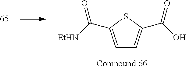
C1=C(C([EtHN])=O)SC(C(O)=O)=C1
